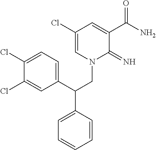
C1(Cl)=CN(CC(C2=CC=CC=C2)C2=CC=C(Cl)C(Cl)=C2)C(=N)C(C(N)=O)=C1
